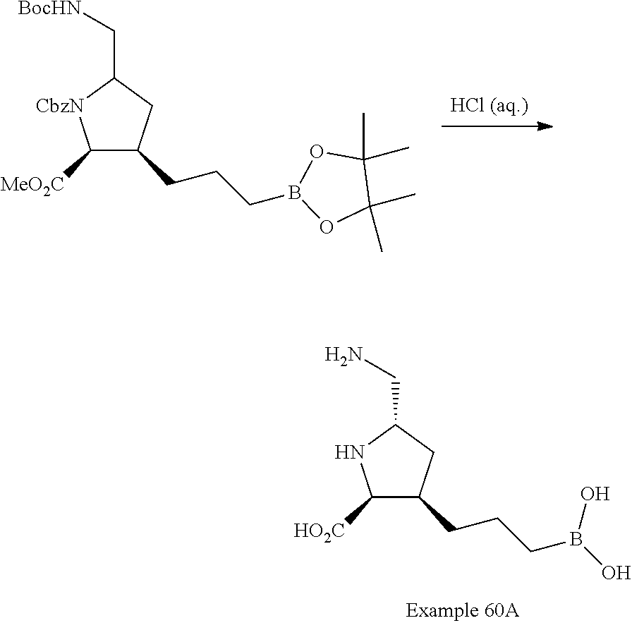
[HCl (aq.)].C1([MeO2C])C(CCCB2OC(C)(C)C(C)(C)O2)CC(C[BocHN])[CbzN]1.C1([HO2C])C(CCCB(O)O)CC(CN)N1
